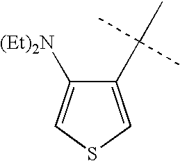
C1(C(C)(C)C)=CSC=C1[(Et)2N]
